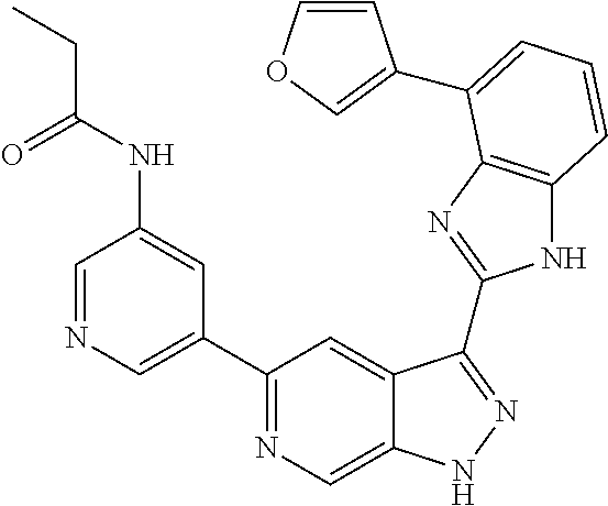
C1=NC=C(C2=NC=C3C(=C2)C(C2=NC4=C(N2)C=CC=C4C2=COC=C2)=NN3)C=C1NC(CC)=O
